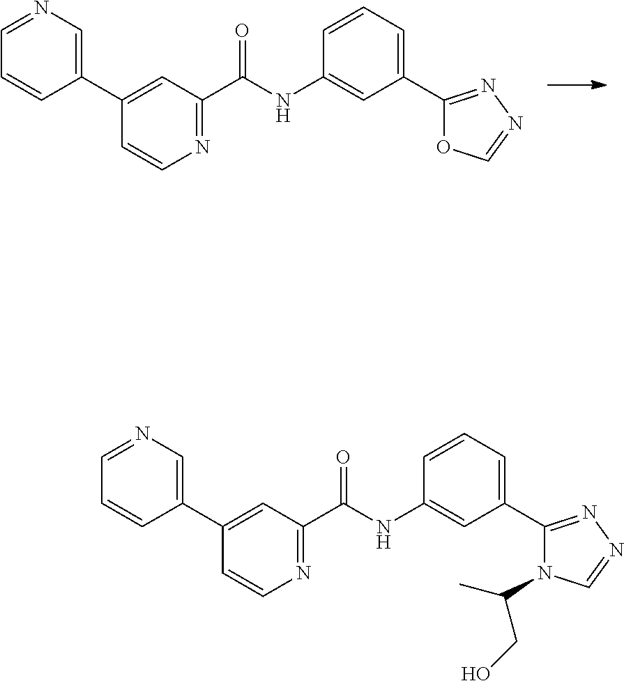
N1=C(C(NC2=CC(C3=NN=CO3)=CC=C2)=O)C=C(C2=CN=CC=C2)C=C1.N1=C(C(NC2=CC(C3=NN=CN3C(C)CO)=CC=C2)=O)C=C(C2=CN=CC=C2)C=C1
